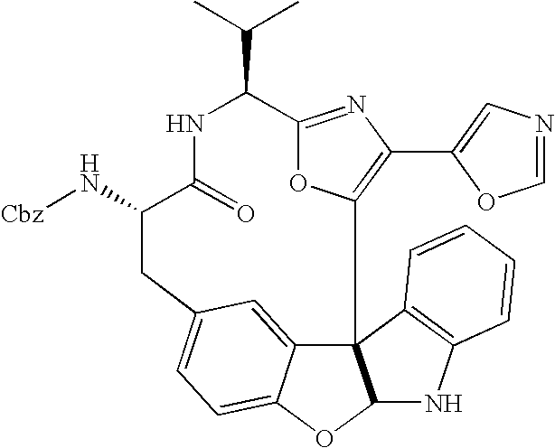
N([Cbz])C1CC2=CC=C3C(=C2)C2(C4=C(C5=CN=CO5)N=C(C(C(C)C)NC1=O)O4)C(O3)NC1=C2C=CC=C1
